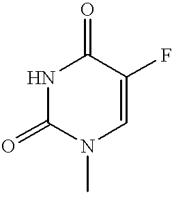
N1C(=O)N(C)C=C(F)C1=O
